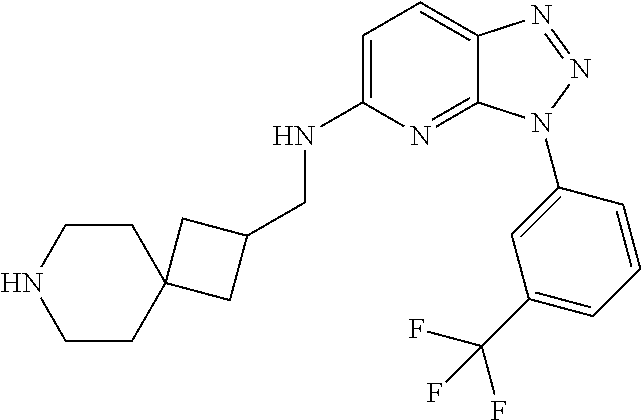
C1=C(NCC2CC3(C2)CCNCC3)N=C2C(=C1)N=NN2C1=CC(C(F)(F)F)=CC=C1
